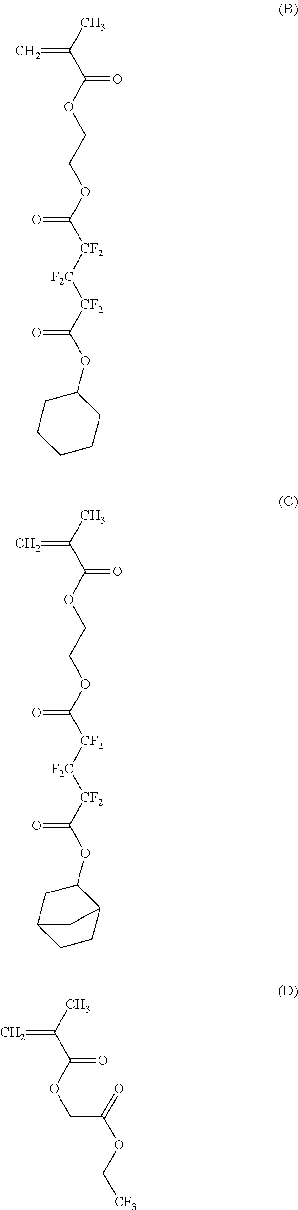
CC(C(OCCOC([CF2][F2C][CF2]C(OC1CCCCC1)=O)=O)=O)=C.CC(C(OCCOC([CF2][F2C][CF2]C(OC1CC2CCC1C2)=O)=O)=O)=C.CC(C(OCC(=O)OC[CF3])=O)=C
